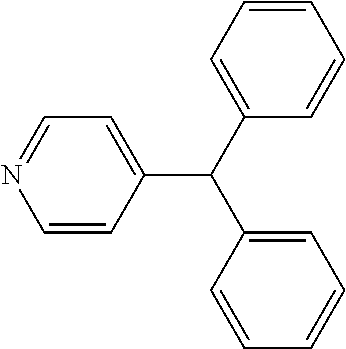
C1=CC=CC(C(C2=CC=CC=C2)C2=CC=NC=C2)=C1
